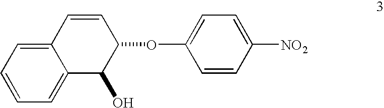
C12=CC=CC=C1C(O)C(OC1=CC=C([NO2])C=C1)C=C2
